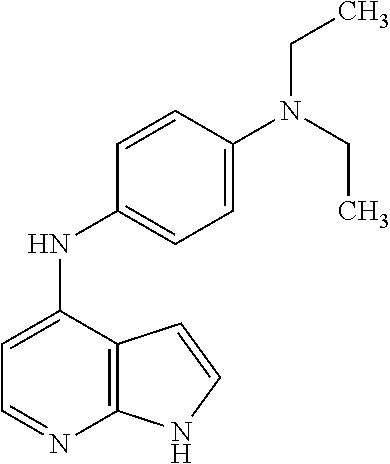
C1=C(NC2=CC=C(N(CC)CC)C=C2)C2=C(N=C1)NC=C2
